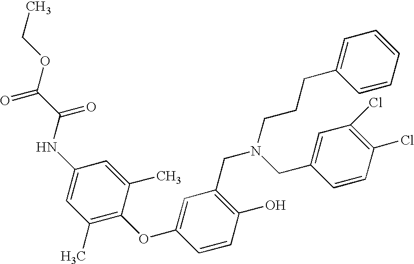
C1(O)=C(CN(CC2=CC(Cl)=C(Cl)C=C2)CCCC2=CC=CC=C2)C=C(OC2=C(C)C=C(NC(C(OCC)=O)=O)C=C2C)C=C1
